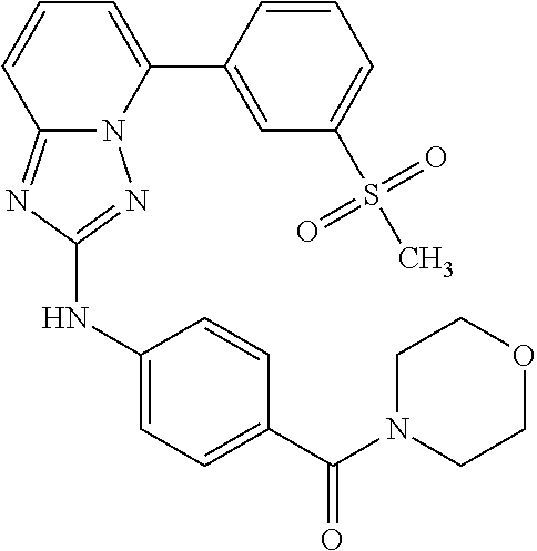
C12=NC(NC3=CC=C(C(N4CCOCC4)=O)C=C3)=NN1C(C1=CC(S(C)(=O)=O)=CC=C1)=CC=C2
